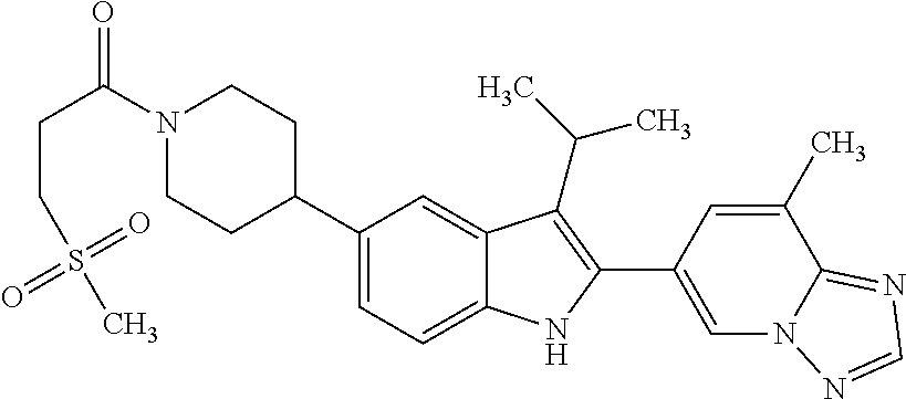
C(N1CCC(C2=CC=C3C(=C2)C(C(C)C)=C(C2=CN4C(=NC=N4)C(C)=C2)N3)CC1)(CCS(C)(=O)=O)=O
